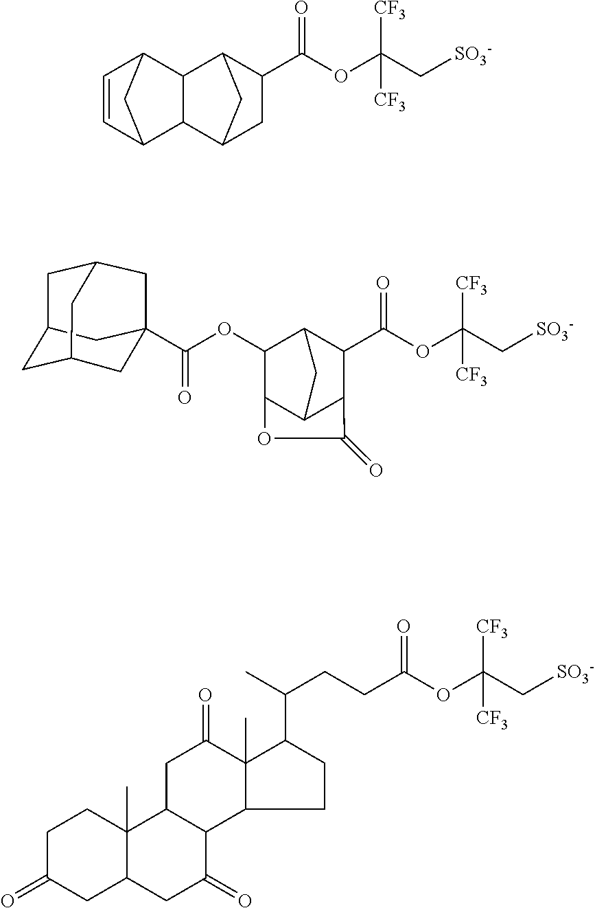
C1(C(=O)OC([CF3])([CF3])C[SO3-])C2C3C(C(C1)C2)C1C=CC3C1.C1(=O)CC2C(C)(CC1)C1CC(=O)C3(C)C(C1C(=O)C2)CCC3C(CCC(OC(C[SO3-])([CF3])[CF3])=O)C.C(=O)(OC(C[SO3-])([CF3])[CF3])C1C2C3C(C(OC(=O)C45CC6CC(CC(C4)C6)C5)C1C3)OC2=O
